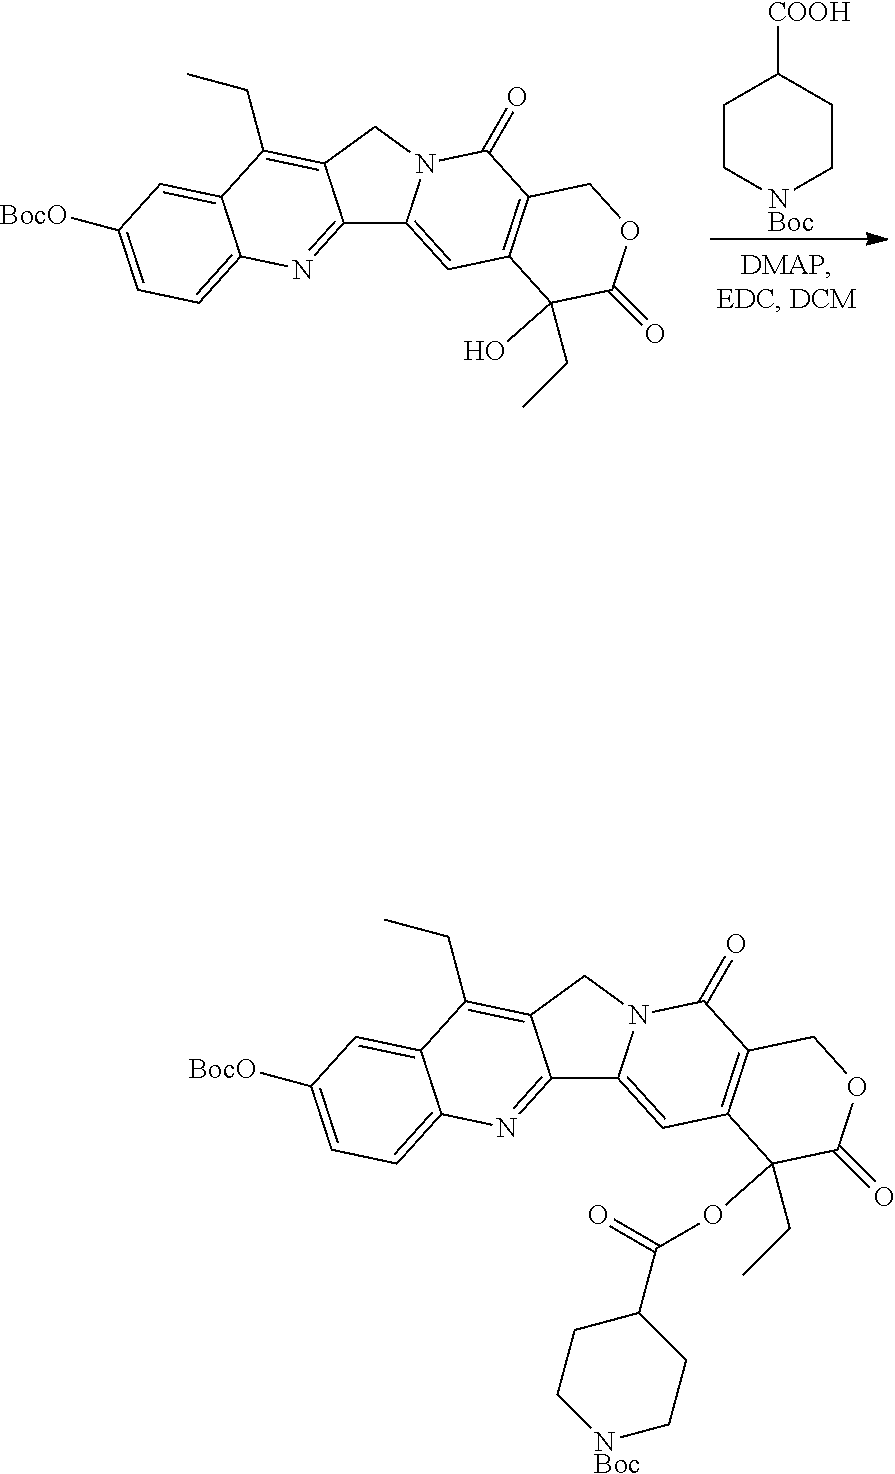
C1C[NBoc]CCC1[COOH].C12=NC3=CC=C([BocO])C=C3C(CC)=C1CN1C2=CC2=C(C1=O)COC(=O)C2(O)CC.C12=NC3=CC=C([BocO])C=C3C(CC)=C1CN1C2=CC2=C(C1=O)COC(=O)C2(OC(=O)C1CC[NBoc]CC1)CC
